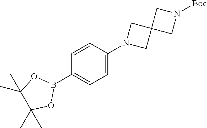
C1=CC(N2CC3(C2)CN([Boc])C3)=CC=C1B1OC(C)(C)C(C)(C)O1
